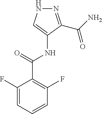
N1=C(C(N)=O)C(NC(C2=C(F)C=CC=C2F)=O)=CN1
